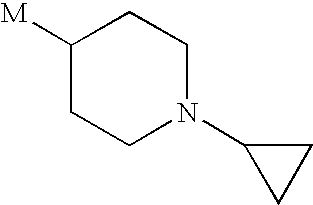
C1([M])CCN(C2CC2)CC1
